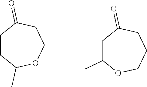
C1CC(C)OCCC1=O.C1C(C)OCCCC1=O
